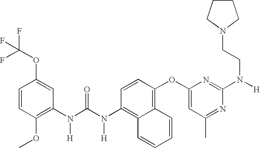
C1=CC(OC)=C(N(C(N(C2=C3C(=C(OC4=CC(C)=NC(N([H])CCN5CCCC5)=N4)C=C2)C=CC=C3)[H])=O)[H])C=C1OC(F)(F)F
